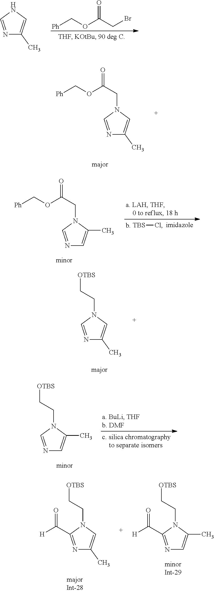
[Ph]COC(CBr)=O.N1=CNC=C1C.N1=CN(CC(OC[Ph])=O)C=C1C.N1=CN(CC(OC[Ph])=O)C(C)=C1.[TBS]Cl.N1=CN(CC[OTBS])C=C1C.N1=CN(CC[OTBS])C(C)=C1.N1=C(C([H])=O)N(CC[OTBS])C(C)=C1.N1=C(C([H])=O)N(CC[OTBS])C=C1C
